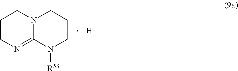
[H].C12=NCCCN1CCCN2[R53]
